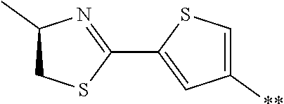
C1(C2=NC(C)CS2)=CC([**])=CS1
